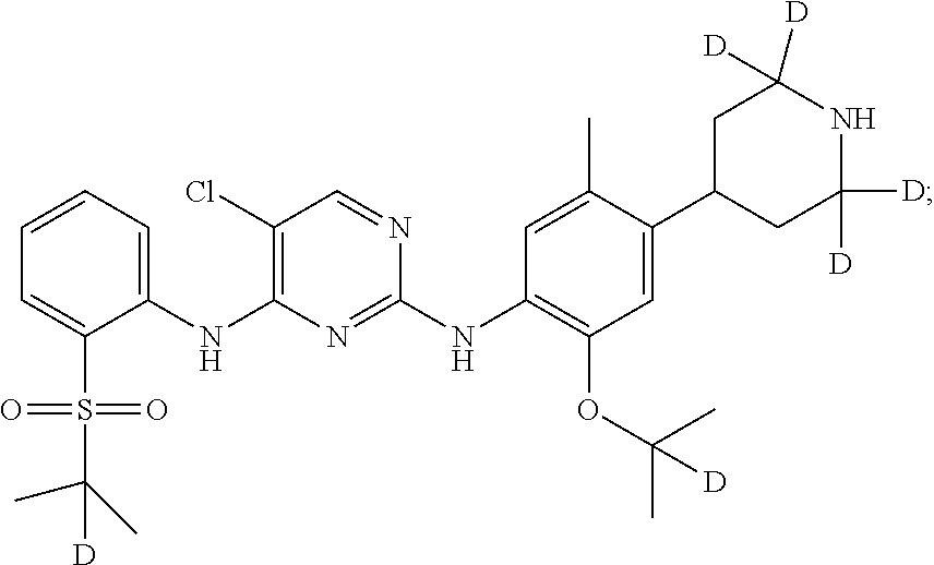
C1=CC=C(S(C(C)(C)[D])(=O)=O)C(NC2=C(Cl)C=NC(NC3=C(OC(C)(C)[D])C=C(C4CC([D])([D])NC([D])([D])C4)C(C)=C3)=N2)=C1
